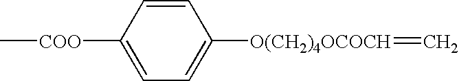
C1([COO]C)=CC=C([O(CH2)4OCOCH]=C)C=C1
